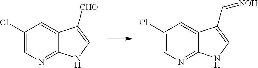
C1(Cl)=CN=C2C(=C1)C([CHO])=CN2.C1(Cl)=CN=C2C(=C1)C(C=[NOH])=CN2
